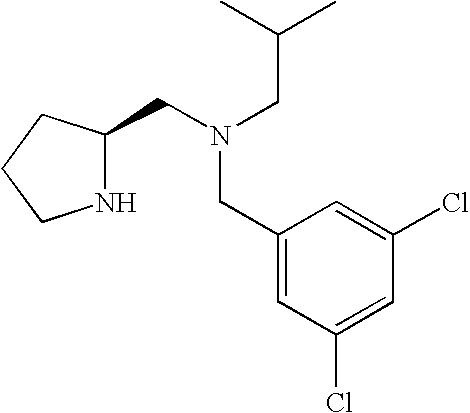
N1C(CN(CC(C)C)CC2=CC(Cl)=CC(Cl)=C2)CCC1
